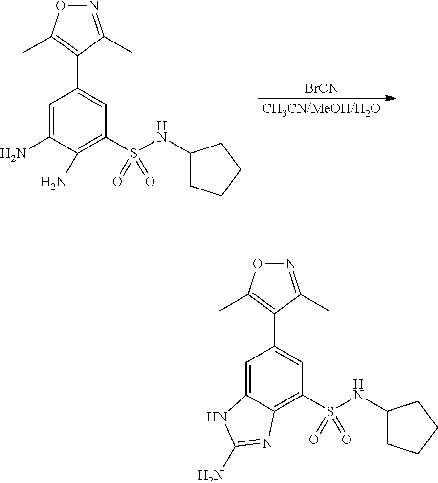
[CH3CN/MeOH/H2O].[BrCN].C1=C(N)C(N)=C(S(NC2CCCC2)(=O)=O)C=C1C1=C(C)ON=C1C.C1=C2C(=C(S(NC3CCCC3)(=O)=O)C=C1C1=C(C)ON=C1C)N=C(N)N2
